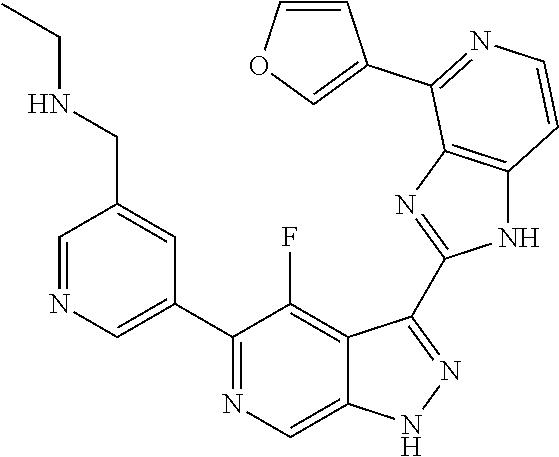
C1=NC=C(C2=NC=C3C(=C2F)C(C2=NC4=C(N2)C=CN=C4C2=COC=C2)=NN3)C=C1CNCC
